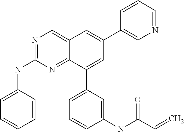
C1(C2=CC(C3=CN=CC=C3)=CC3=CN=C(NC4=CC=CC=C4)N=C23)=CC=CC(NC(C=C)=O)=C1
